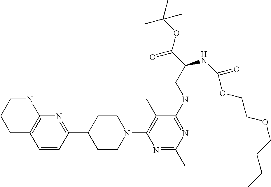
C1=CC(C2CCN(C3=C(C)C(NCC(C(=O)OC(C)(C)C)NC(=O)OCCOCCCC)=NC(C)=N3)CC2)=NC2=C1CCCN2
